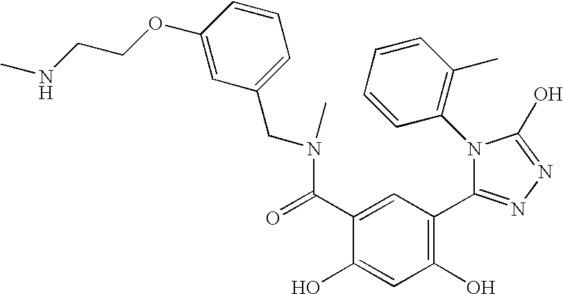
C1(O)=C(C2=NN=C(O)N2C2=C(C)C=CC=C2)C=C(C(=O)N(CC2=CC=CC(OCCNC)=C2)C)C(O)=C1
